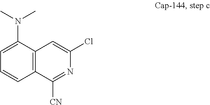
C12=C(C(N(C)C)=CC=C1)C=C(Cl)N=C2[CN]
